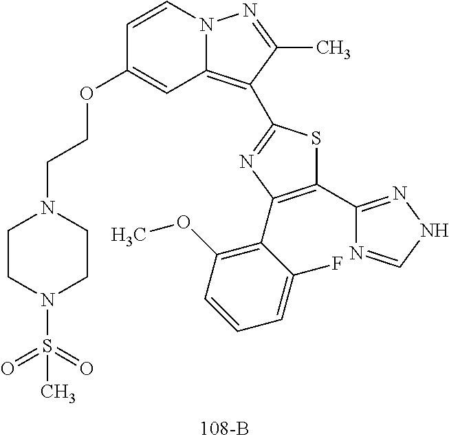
C1=CN2C(=C(C3=NC(C4=C(OC)C=CC=C4F)=C(C4=NNC=N4)S3)C(C)=N2)C=C1OCCN1CCN(S(C)(=O)=O)CC1
